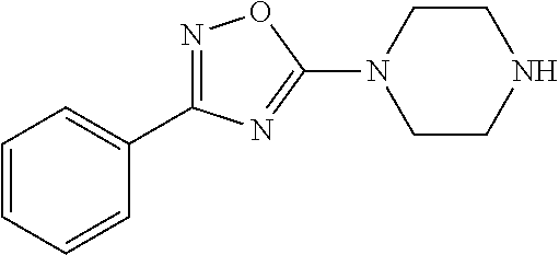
C1=CC=CC(C2=NOC(N3CCNCC3)=N2)=C1
